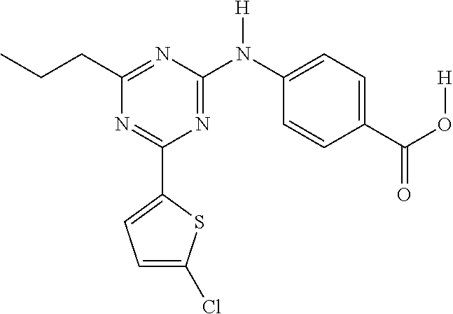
C1(C2=CC=C(Cl)S2)=NC(CCC)=NC(N(C2=CC=C(C(O[H])=O)C=C2)[H])=N1
